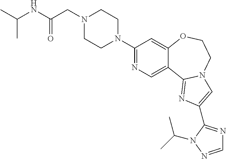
C1(N2CCN(CC(NC(C)C)=O)CC2)=NC=C2C(=C1)OCCN1C2=NC(C2=NC=NN2C(C)C)=C1
